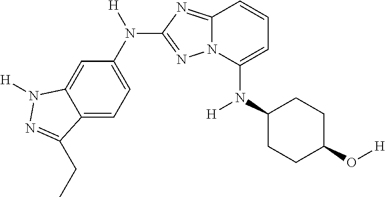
N(C1=CC=CC2=NC(N(C3=CC=C4C(=C3)N([H])N=C4CC)[H])=NN12)(C1CCC(O[H])CC1)[H]
